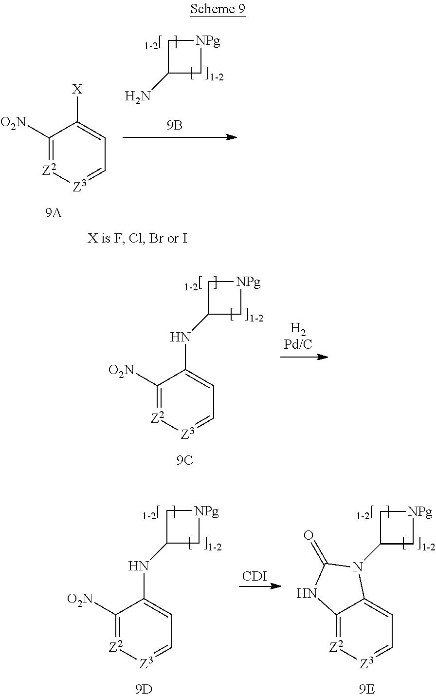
C1([O2N])=[Z2][Z3]=CC=C1NC1C[NPg]C1.C1([O2N])=[Z2][Z3]=CC=C1NC1C[NPg]C1.[CDI].C12=[Z2][Z3]=CC=C1N(C1C[NPg]C1)C(=O)N2.C1C(N)C[NPg]1.C1([O2N])=[Z2][Z3]=CC=C1[X]
